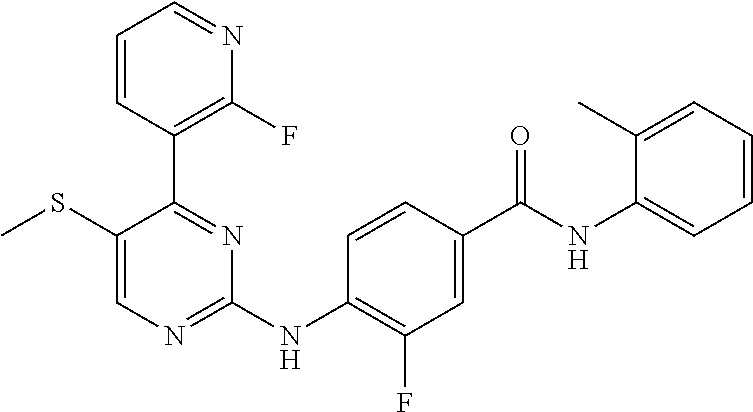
C1=CC(C2=NC(NC3=C(F)C=C(C(NC4=CC=CC=C4C)=O)C=C3)=NC=C2SC)=C(F)N=C1
